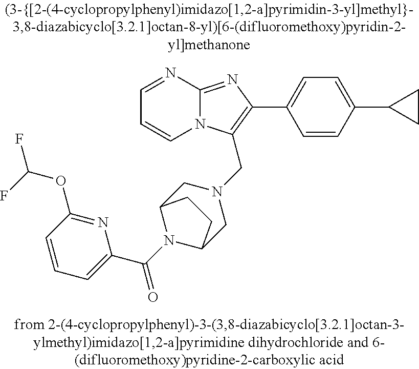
C1=NC2=NC(C3=CC=C(C4CC4)C=C3)=C(CN3CC4N(C(C5=CC=CC(OC(F)F)=N5)=O)C(C3)CC4)N2C=C1
